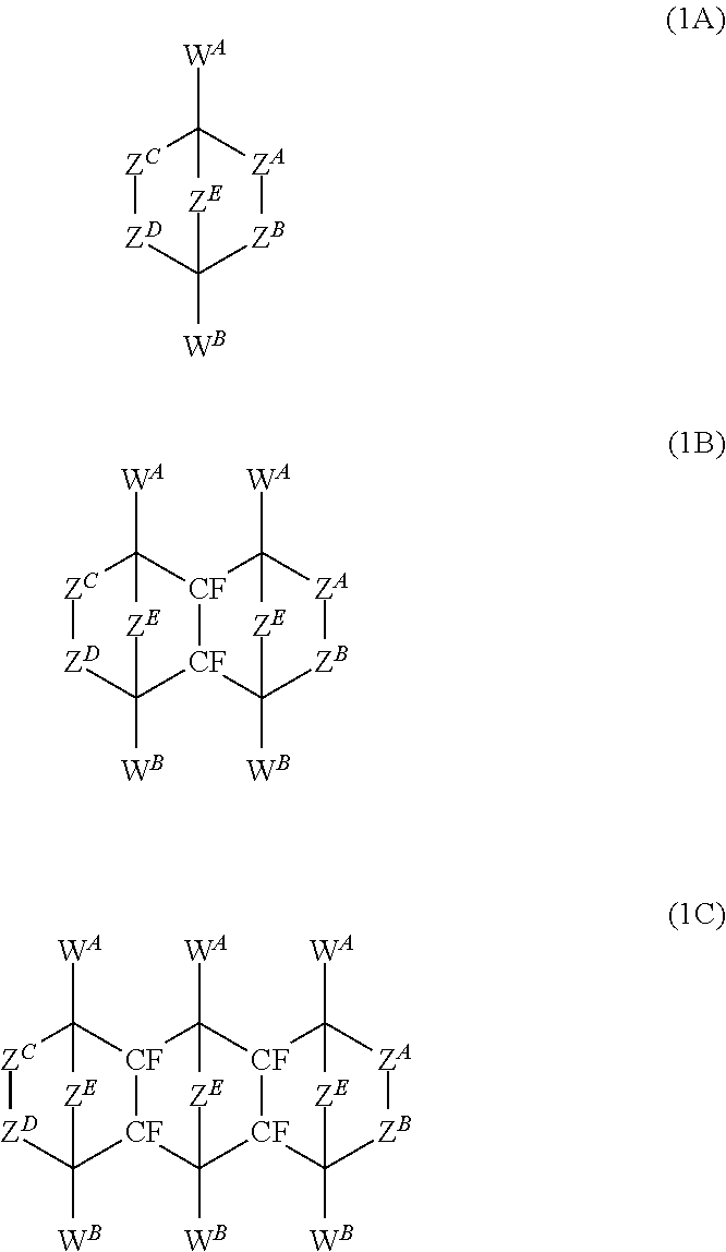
[ZD]1[ZC]C2([WA])[ZA][ZB]C1([WB])[ZE]2.[ZC]1[ZD]C2([WB])[CF]3[CF](C1([WA])[ZE]2)C1([WA])[ZA][ZB]C3([WB])[ZE]1.[ZC]1[ZD]C2([WB])[CF]3[CF](C1([WA])[ZE]2)C1([WA])[CF]2[CF](C3([WB])[ZE]1)C1([WB])[ZB][ZA]C2([WA])[ZE]1
